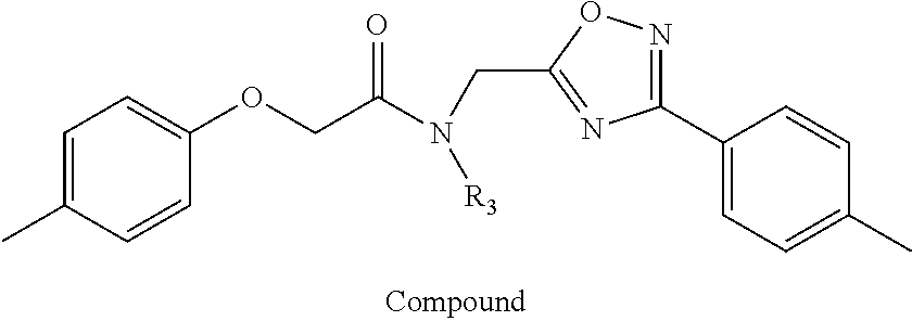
C1=C(C)C=CC(OCC(N(CC2=NC(C3=CC=C(C)C=C3)=NO2)[R3])=O)=C1
